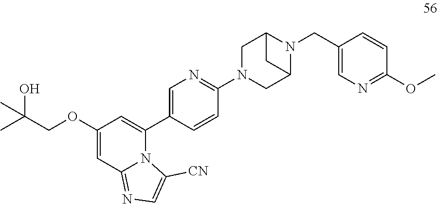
C1(OC)=NC=C(CN2C3CN(C4=NC=C(C5=CC(OCC(O)(C)C)=CC6=NC=C([CN])N56)C=C4)CC2C3)C=C1
